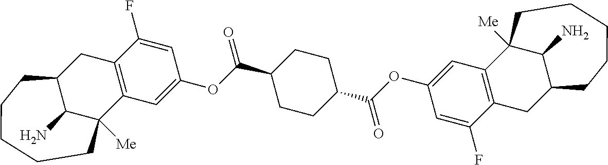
C1(N)C2([Me])C3=C(CC1CCCCC2)C(F)=CC(OC(C1CCC(C(OC2=CC4=C(CC5C(N)C4([Me])CCCCC5)C(F)=C2)=O)CC1)=O)=C3
